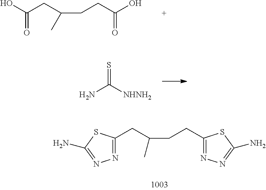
C(C1=NN=C(N)S1)C(CCC1=NN=C(N)S1)C.OC(CC(CCC(O)=O)C)=O.S=C([NHNH2])N
